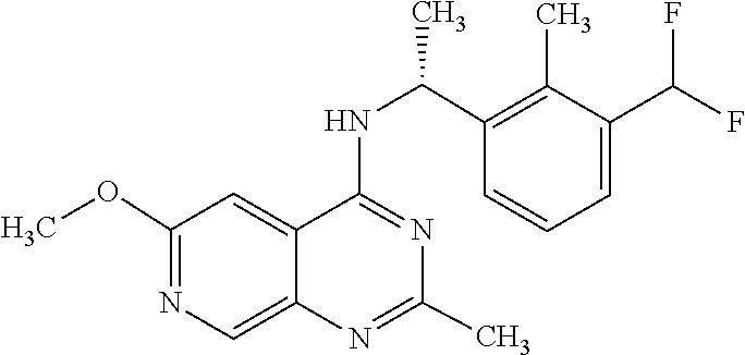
N1=C(NC(C2=C(C)C(C(F)F)=CC=C2)C)C2=CC(OC)=NC=C2N=C1C
